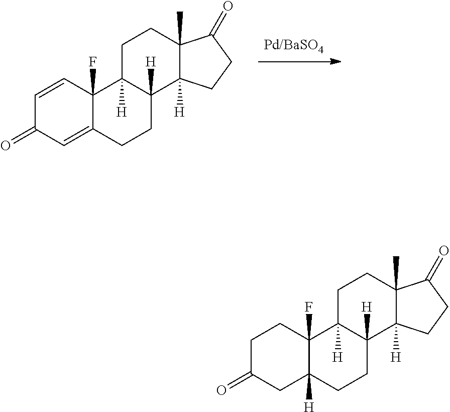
C12=CC(=O)C=CC1(F)C1([H])C([H])(CC2)C2([H])C(C)(CC1)C(=O)CC2.C12([H])C(F)(CCC(=O)C1)C1([H])C([H])(CC2)C2([H])C(C)(CC1)C(=O)CC2
